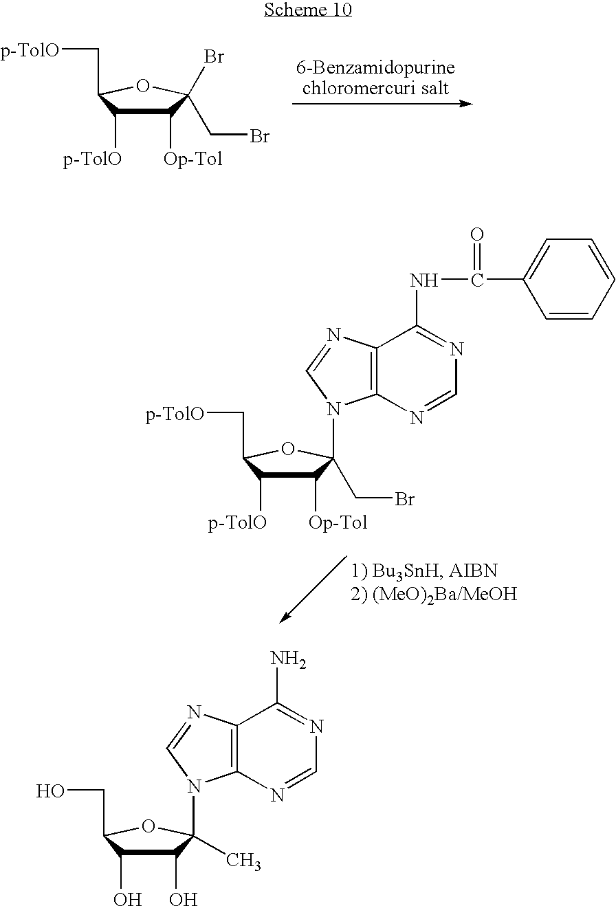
C1([Op-Tol])C([p-TolO])C(C[p-TolO])OC1(Br)CBr.C1([Op-Tol])C([p-TolO])C(C[p-TolO])OC1(CBr)N1C2=C(C(NC(C3=CC=CC=C3)=O)=NC=N2)N=C1.C1(O)C(O)C(CO)OC1(C)N1C2=C(C(N)=NC=N2)N=C1
